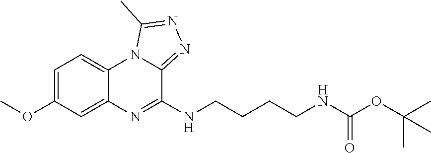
N1=C(NCCCCNC(OC(C)(C)C)=O)C2=NN=C(C)N2C2=CC=C(OC)C=C12
